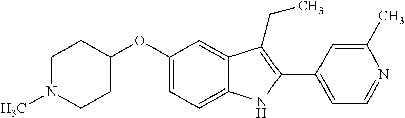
C1(OC2=CC=C3C(=C2)C(CC)=C(C2=CC=NC(C)=C2)N3)CCN(C)CC1
